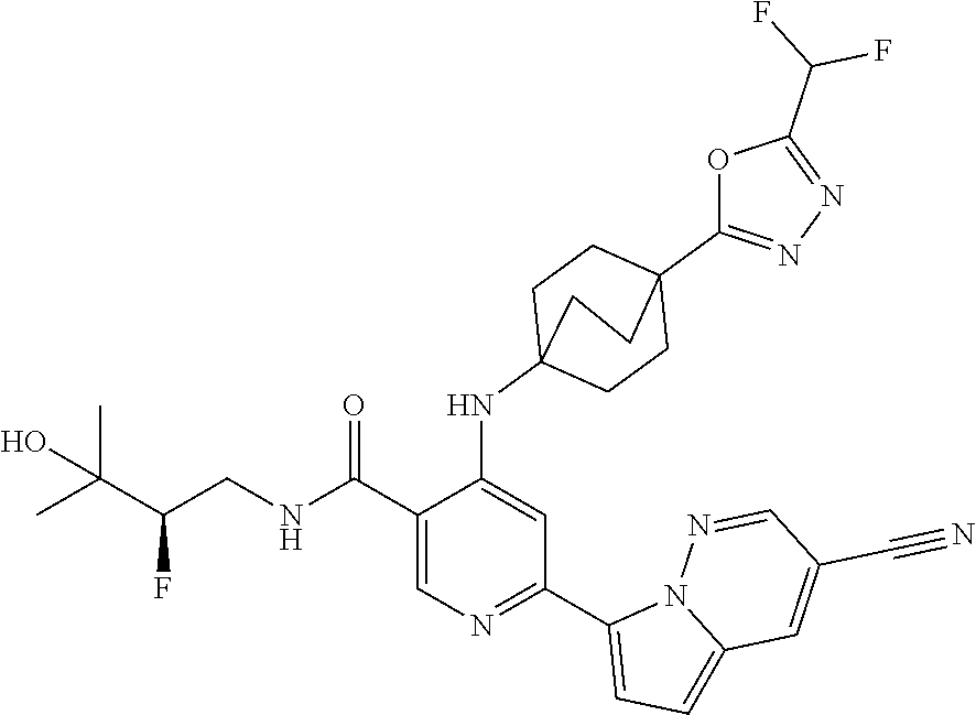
C1(C(NCC(C(C)(C)O)F)=O)=CN=C(C2=CC=C3N2N=CC(C#N)=C3)C=C1NC12CCC(C3=NN=C(C(F)F)O3)(CC1)CC2
